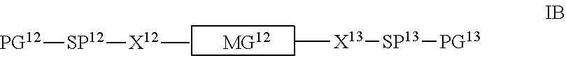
[X12](C)[SP12][PG12].C[X13][SP13][PG13]
